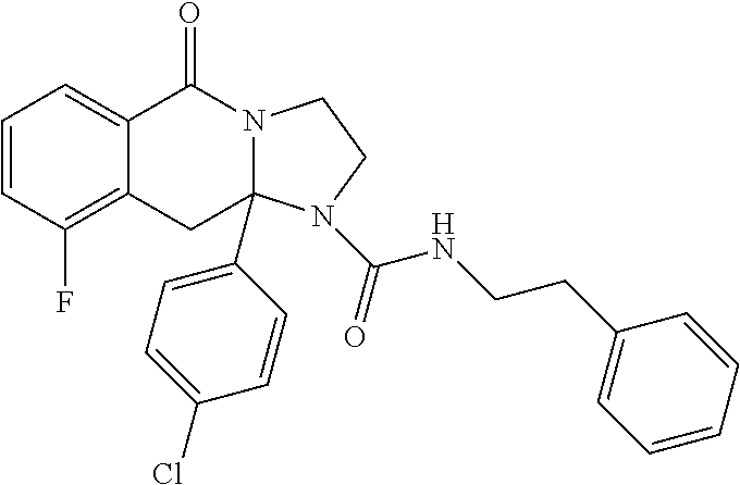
C1=CC(F)=C2C(=C1)C(=O)N1C(C3=CC=C(Cl)C=C3)(C2)N(C(=O)NCCC2=CC=CC=C2)CC1
